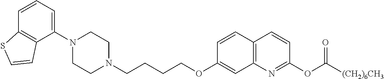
C1(N2CCN(CCCCOC3=CC4=C(C=C3)C=CC(OC(=O)[(CH2)6CH3])=N4)CC2)=CC=CC2=C1C=CS2
